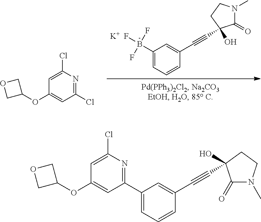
OC1(C#CC2=CC(B(F)(F)F)=CC=C2)C(=O)N(C)CC1.[K].C1(OC2COC2)=CC(Cl)=NC(Cl)=C1.OC1(C#CC2=CC(C3=NC(Cl)=CC(OC4COC4)=C3)=CC=C2)C(=O)N(C)CC1
